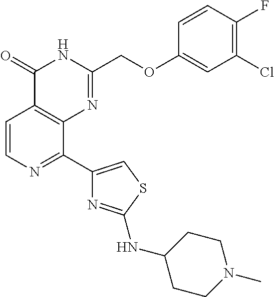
C1=CN=C(C2=CSC(NC3CCN(C)CC3)=N2)C2=C1C(=O)NC(COC1=CC(Cl)=C(F)C=C1)=N2
